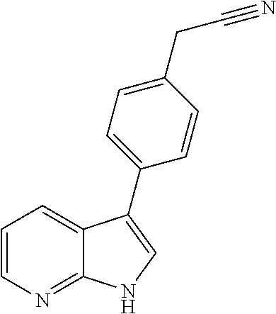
C1=CN=C2C(=C1)C(C1=CC=C(CC#N)C=C1)=CN2
